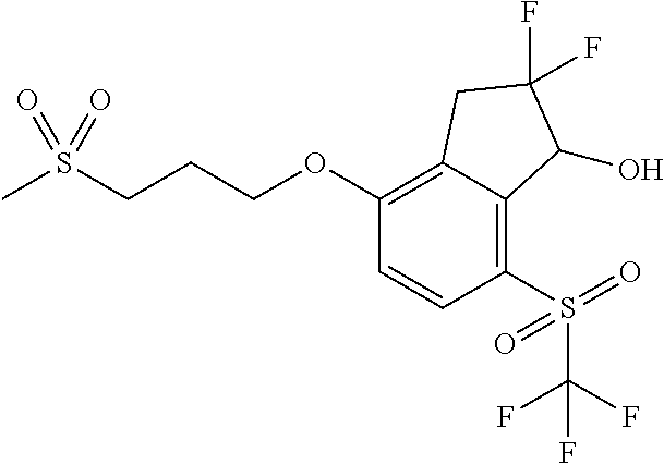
C1(OCCCS(C)(=O)=O)=C2C(=C(S(C(F)(F)F)(=O)=O)C=C1)C(O)C(F)(F)C2
